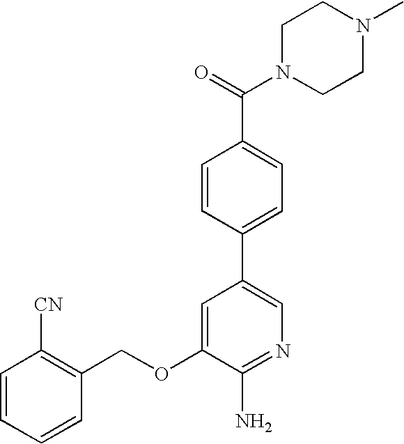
C1=CC=CC(COC2=CC(C3=CC=C(C(=O)N4CCN(C)CC4)C=C3)=CN=C2N)=C1[CN]
